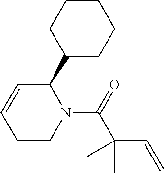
C1(C2C=CCCN2C(C(C=C)(C)C)=O)CCCCC1
